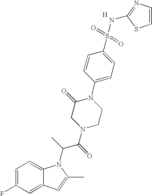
C1=C(F)C=C2C(=C1)N(C(C(N1CCN(C3=CC=C(S(=O)(=O)NC4=NC=CS4)C=C3)C(=O)C1)=O)C)C(C)=C2.[H]
